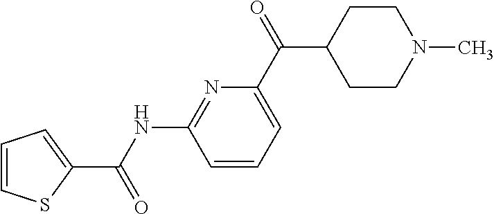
C1=CSC(C(NC2=NC(C(C3CCN(C)CC3)=O)=CC=C2)=O)=C1
